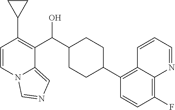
C1=CN2C(=CN=C2)C(C(C2CCC(C3=C4C(=C(F)C=C3)N=CC=C4)CC2)O)=C1C1CC1
